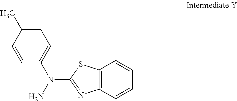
C12=C(C=CC=C1)N=C(N(C1=CC=C(C)C=C1)N)S2
